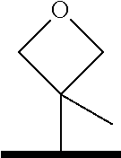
O1CC(C(C)C)(C)C1
